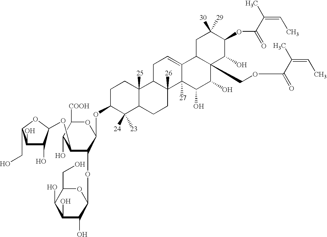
C1C(OC2OC([COOH])C(O)C(OC3C(O)C(O)C(CO)O3)C2OC2OC(CO)C(O)C(O)C2O)C([24])([23])C2C([25])(C1)C1C([26])(CC2)C2([27])C(=CC1)C1C(COC(C(=CC)C)=O)(C(O)C2O)C(O)C(OC(C(=CC)C)=O)C([30])([29])C1
